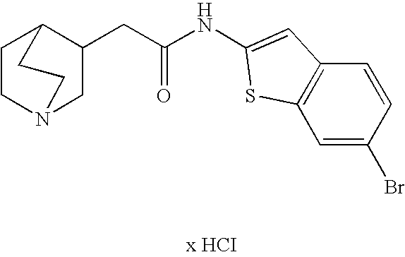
C12CCN(CC1CC(NC1=CC3=C(C=C(Br)C=C3)S1)=O)CC2
